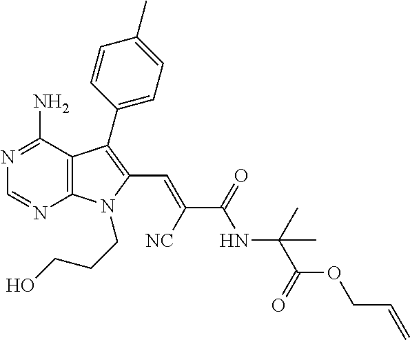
N1=C(N)C2=C(N=C1)N(CCCO)C(C=C(C(NC(C(=O)OCC=C)(C)C)=O)[NC])=C2C1=CC=C(C)C=C1
